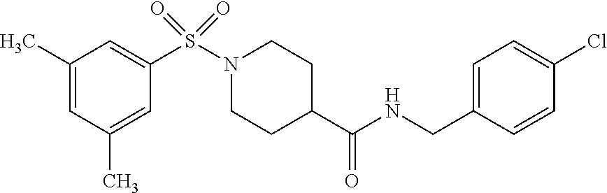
C1(C)=CC(C)=CC(S(N2CCC(C(NCC3=CC=C(Cl)C=C3)=O)CC2)(=O)=O)=C1
